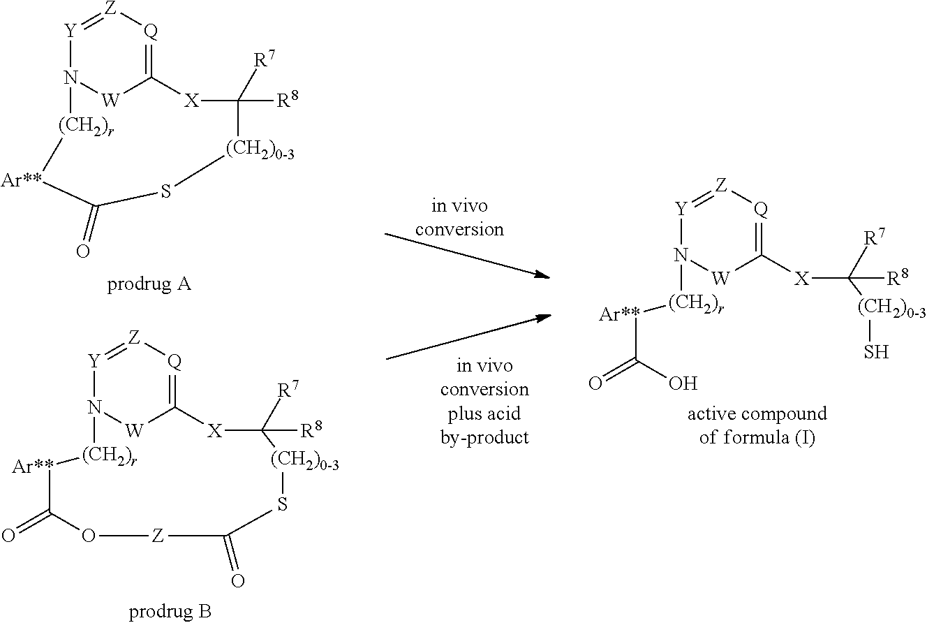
C12=[Q][Z]=[Y]N([W]1)[(CH2)r][Ar**]C(=O)S[(CH2)0-3]C([R8])([R7])[X]2.C12=[Q][Z]=[Y]N([W]1)[(CH2)r][Ar**]C(=O)O[Z]C(=O)S[(CH2)0-3]C([R8])([R7])[X]2.C1([X]C([(CH2)0-3]S)([R8])[R7])=[Q][Z]=[Y]N([(CH2)r][Ar**]C(=O)O)[W]1
